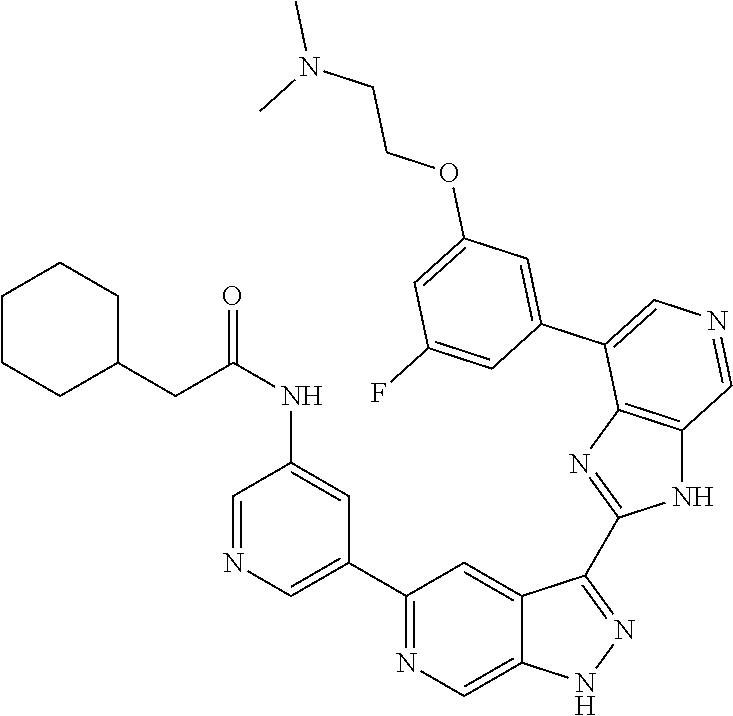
C1(C2=CN=CC(NC(=O)CC3CCCCC3)=C2)=NC=C2C(=C1)C(C1=NC3=C(N1)C=NC=C3C1=CC(OCCN(C)C)=CC(F)=C1)=NN2
